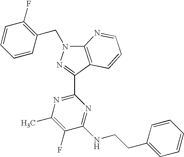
N1=C(C2=NN(CC3=C(F)C=CC=C3)C3=C2C=CC=N3)N=C(NCCC2=CC=CC=C2)C(F)=C1C
